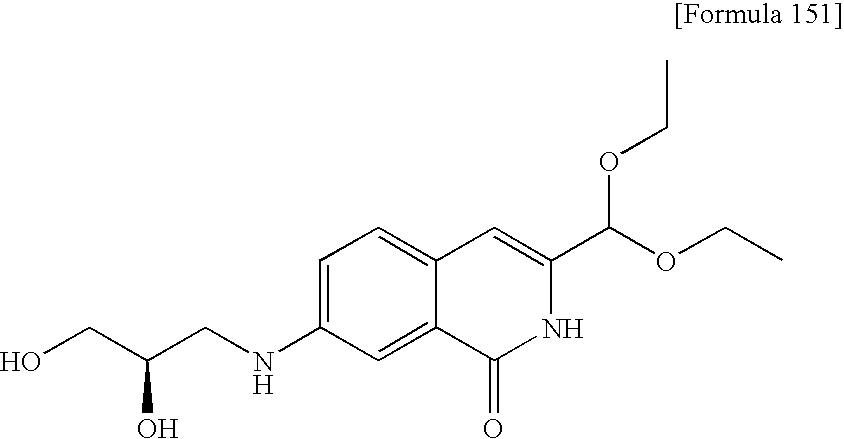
OCC(CNC1=CC=C2C(=C1)C(=O)NC(C(OCC)OCC)=C2)O
